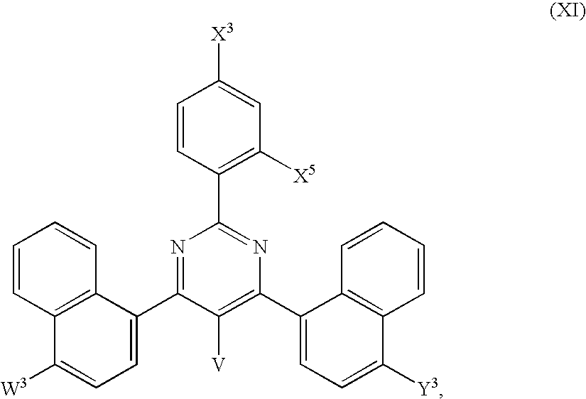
C1=CC(C2=NC(C3=CC=C([Y3])C4=C3C=CC=C4)=C([V])C(C3=CC=C([W3])C4=C3C=CC=C4)=N2)=C([X5])C=C1[X3]
